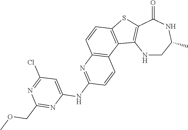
N1CC(C)NC(=O)C2=C1C1=C(S2)C=CC2=C1C=CC(NC1=CC(Cl)=NC(COC)=N1)=N2
